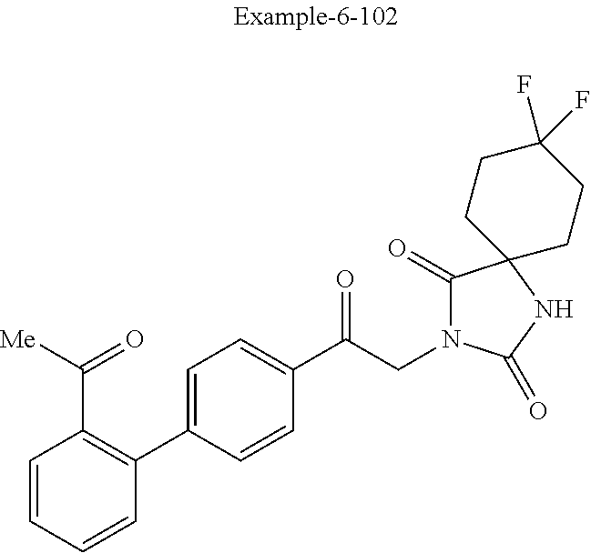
C1=CC(C([Me])=O)=C(C2=CC=C(C(CN3C(=O)C4(NC3=O)CCC(F)(F)CC4)=O)C=C2)C=C1
